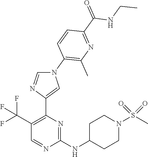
C1(NC2CCN(S(C)(=O)=O)CC2)=NC(C2=CN(C3=C(C)N=C(C(=O)NCC)C=C3)C=N2)=C(C(F)(F)F)C=N1
